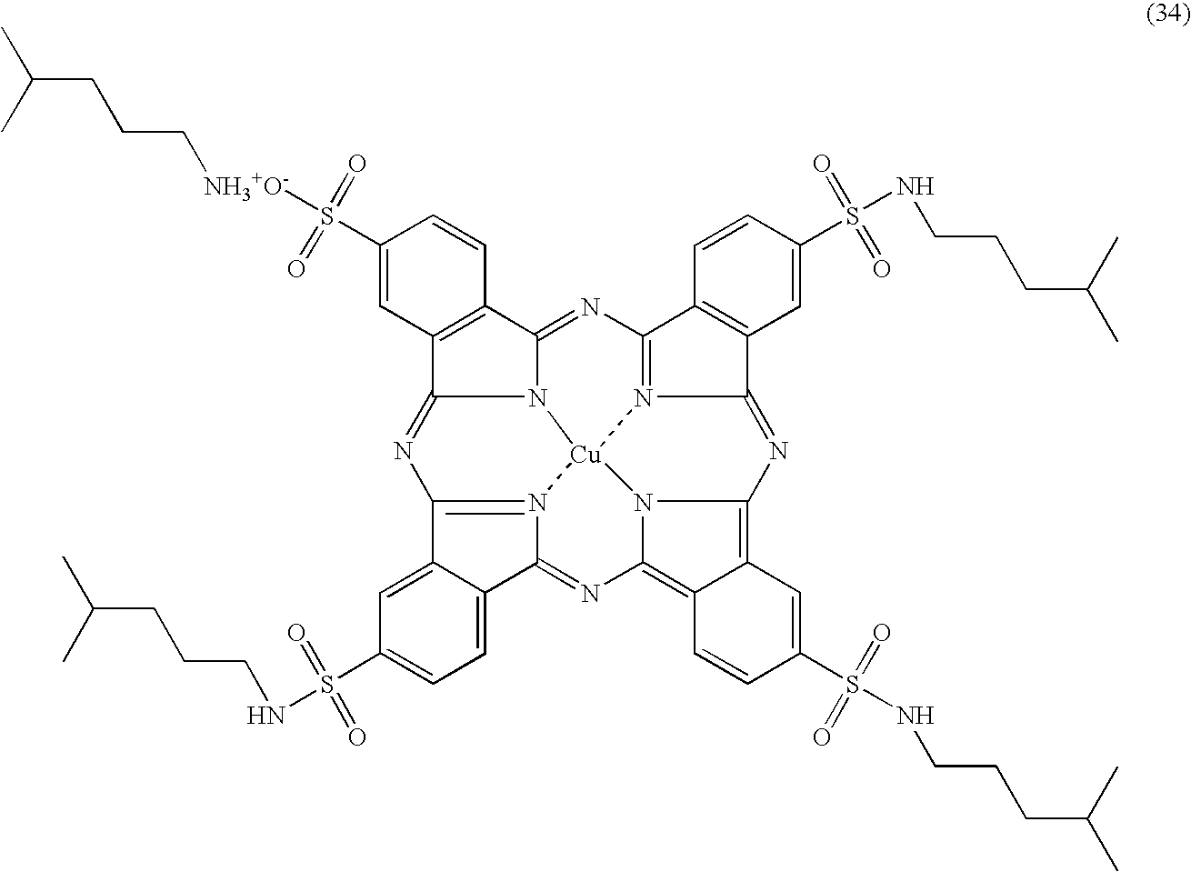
N12C3=NC4=N5C(=NC6=C7C(=C8N6[Cu]15N1=C(C5=CC(S(=O)(=O)NCCCC(C)C)=CC=C5C1=N8)N=C2C1=C3C=CC(S(=O)(=O)[NH3+O-]CCCC(C)C)=C1)C=CC(S(=O)(=O)NCCCC(C)C)=C7)C1=C4C=CC(S(=O)(=O)NCCCC(C)C)=C1
